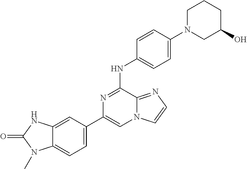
C1(C2=CC=C3C(=C2)NC(=O)N3C)=CN2C(=NC=C2)C(NC2=CC=C(N3CC(O)CCC3)C=C2)=N1
